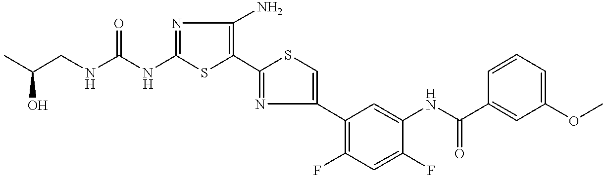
C1(NC(=O)NCC(C)O)=NC(N)=C(C2=NC(C3=C(F)C=C(F)C(NC(C4=CC(OC)=CC=C4)=O)=C3)=CS2)S1
